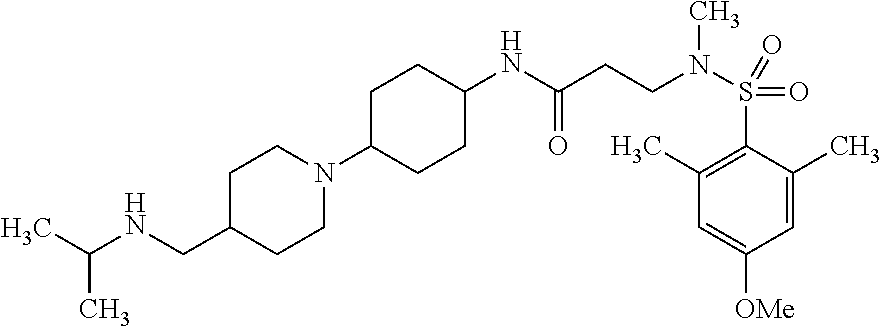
C1(N2CCC(CNC(C)C)CC2)CCC(NC(CCN(S(C2=C(C)C=C([OMe])C=C2C)(=O)=O)C)=O)CC1
